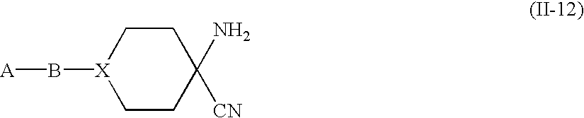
C1CC([CN])(N)CC[X]1B[A]
